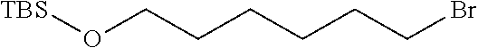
[TBS]OCCCCCCBr
